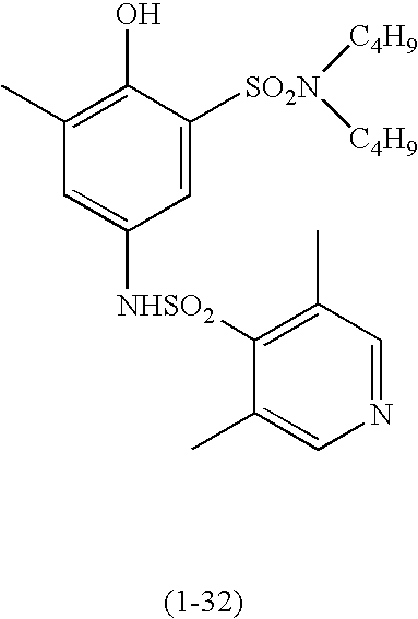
C1(C)=C(O)C([SO2N]([C4H9])[C4H9])=CC([NHSO2]C2=C(C)C=NC=C2C)=C1
